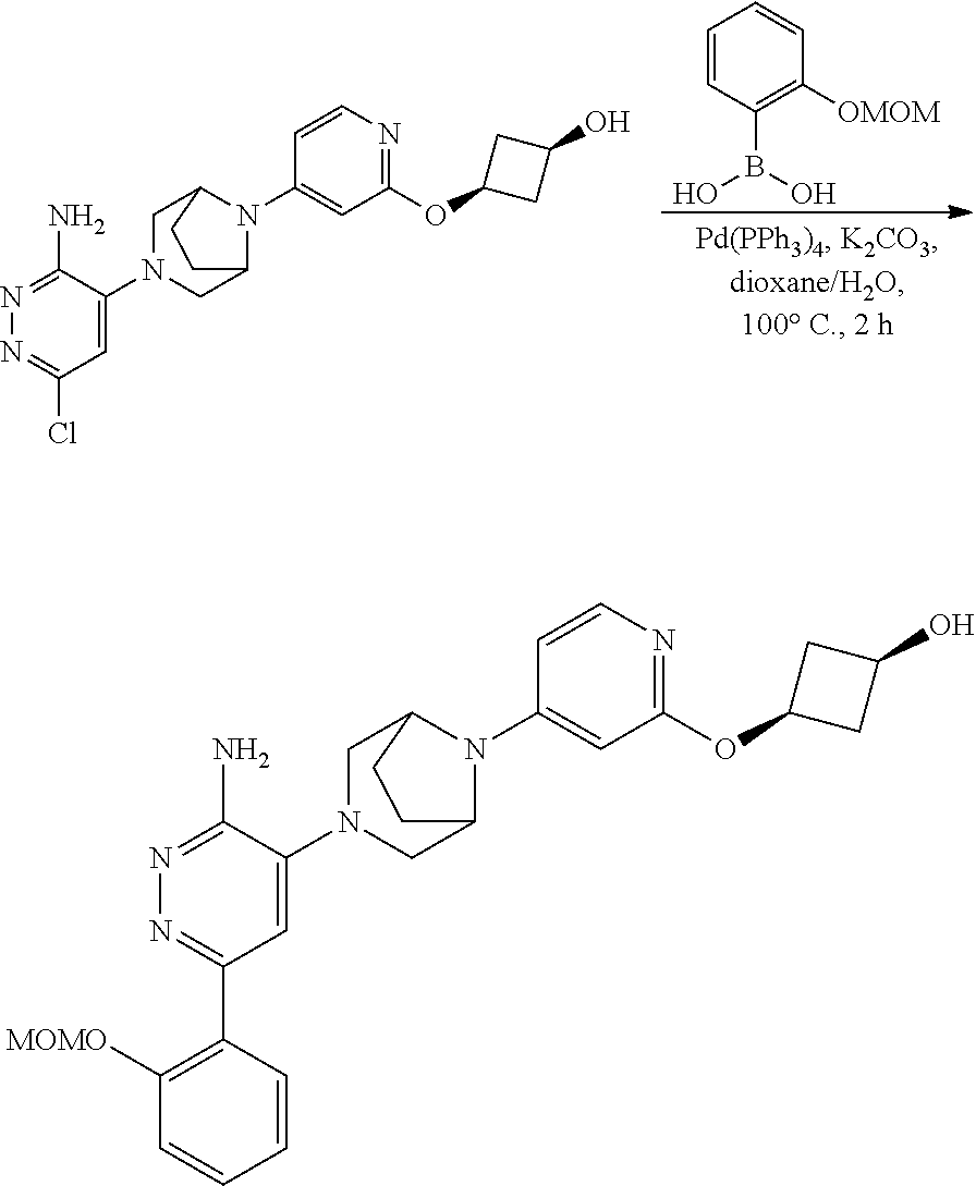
C1N(C2=CC(C3=C([MOMO])C=CC=C3)=NN=C2N)CC2N(C3=CC(OC4CC(O)C4)=NC=C3)C1CC2.C1N(C2=CC(Cl)=NN=C2N)CC2N(C3=CC(OC4CC(O)C4)=NC=C3)C1CC2.C1=CC(B(O)O)=C([OMOM])C=C1
